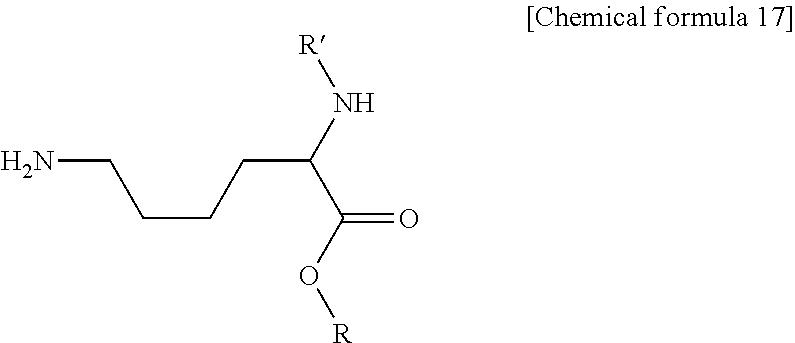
NCCCCC(N[R])C(=O)O[R]
